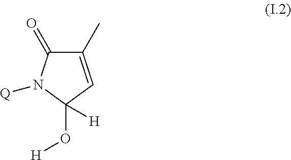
C1(C)=CC(O[H])([H])N([Q])C1=O
